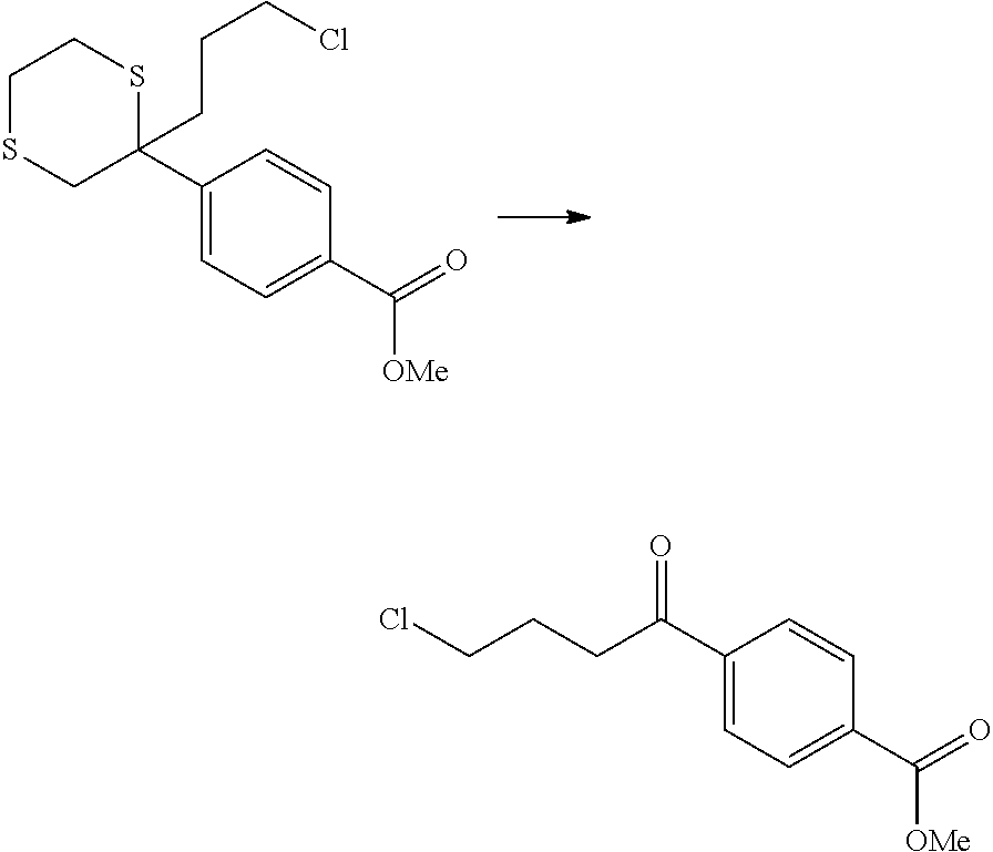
C1(C2(CCCCl)CSCCS2)=CC=C(C(=O)[OMe])C=C1.C1(C(CCCCl)=O)=CC=C(C(=O)[OMe])C=C1
